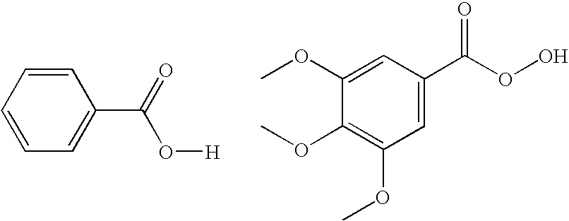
C1(C(=O)O[H])=CC=CC=C1.C1(C(OO)=O)=CC(OC)=C(OC)C(OC)=C1
